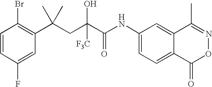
C1=CC(F)=CC(C(CC(C(NC2=CC=C3C(=C2)C(C)=NOC3=O)=O)([F3C])O)(C)C)=C1Br
